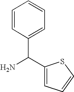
C(N)(C1=CC=CS1)C1=CC=CC=C1
